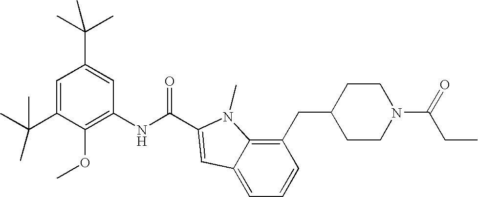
CC(C1=CC(C(C)(C)C)=CC(NC(=O)C2=CC3=CC=CC(CC4CCN(C(=O)CC)CC4)=C3N2C)=C1OC)(C)C
